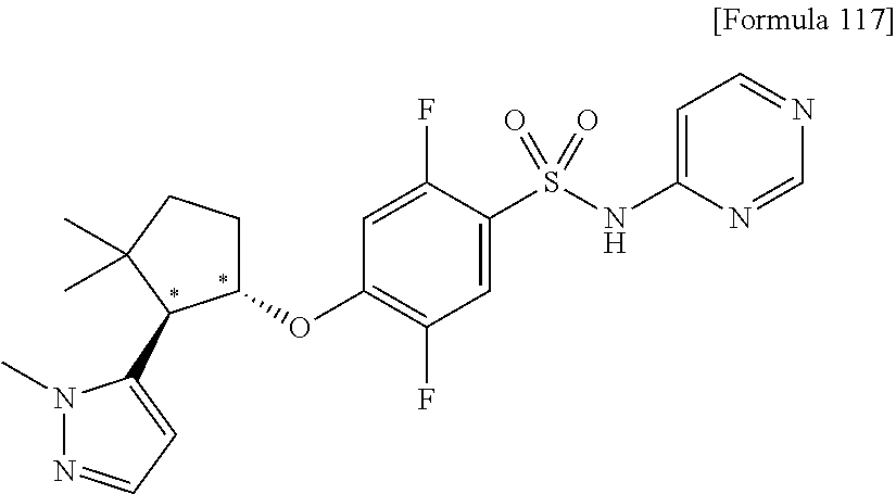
O(C1=C(F)C=C(S(NC2=CC=NC=N2)(=O)=O)C(F)=C1)C1CCC(C)(C)C1C1=CC=NN1C
